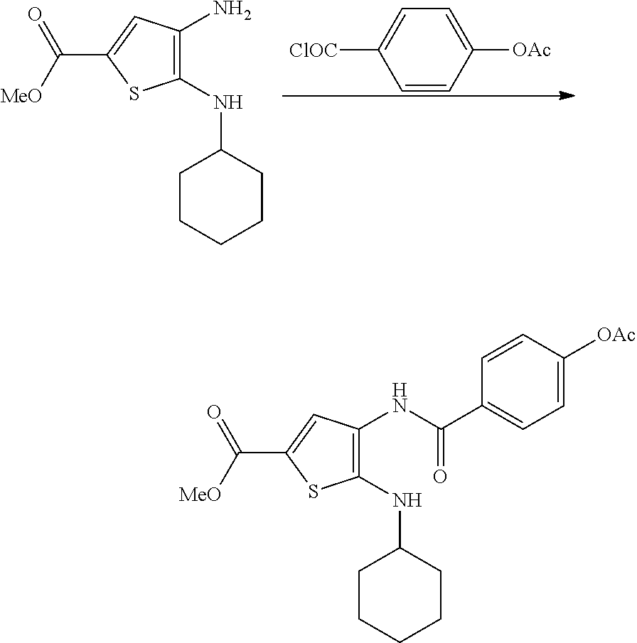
C1=CC([OAc])=CC=C1[ClOC].C1(NC2CCCCC2)=C(N)C=C(C([MeO])=O)S1.C1(NC2CCCCC2)=C(NC(C2=CC=C([OAc])C=C2)=O)C=C(C([MeO])=O)S1
